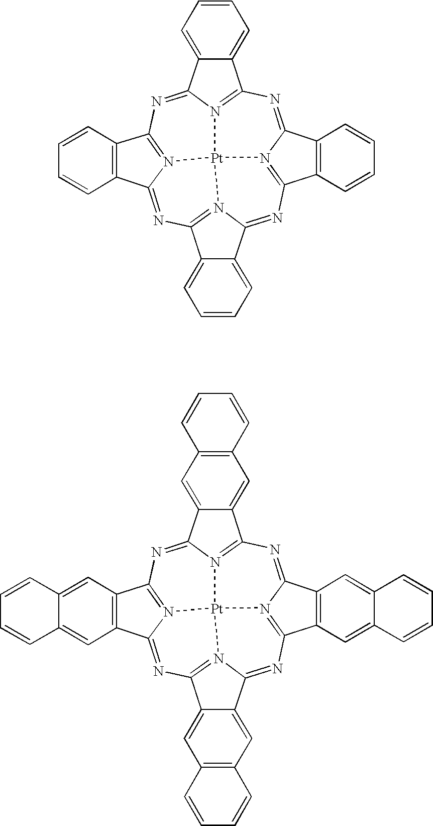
C12=NC3=N4C(=NC5=N6C(=NC7=N8C(=NC(=N1[Pt]864)C1=C2C=CC=C1)C1=CC=CC=C71)C1=C5C=CC=C1)C1=CC=CC=C31.C12=NC3=N4C(=NC5=N6C(=NC7=N8C(=NC(=N1[Pt]864)C1=C2C=C2C(=C1)C=CC=C2)C1=CC2=C(C=C71)C=CC=C2)C1=C5C=C2C(=C1)C=CC=C2)C1=CC2=C(C=C31)C=CC=C2
